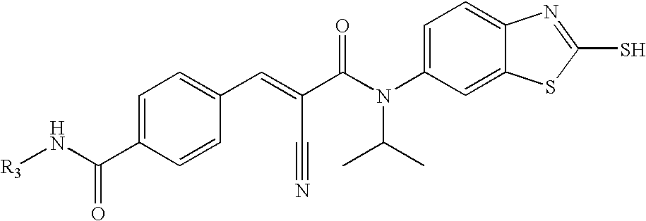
C1=C(N(C(C(=CC2=CC=C(C(=O)N[R3])C=C2)C#N)=O)C(C)C)C=C2C(=C1)N=C(S)S2
